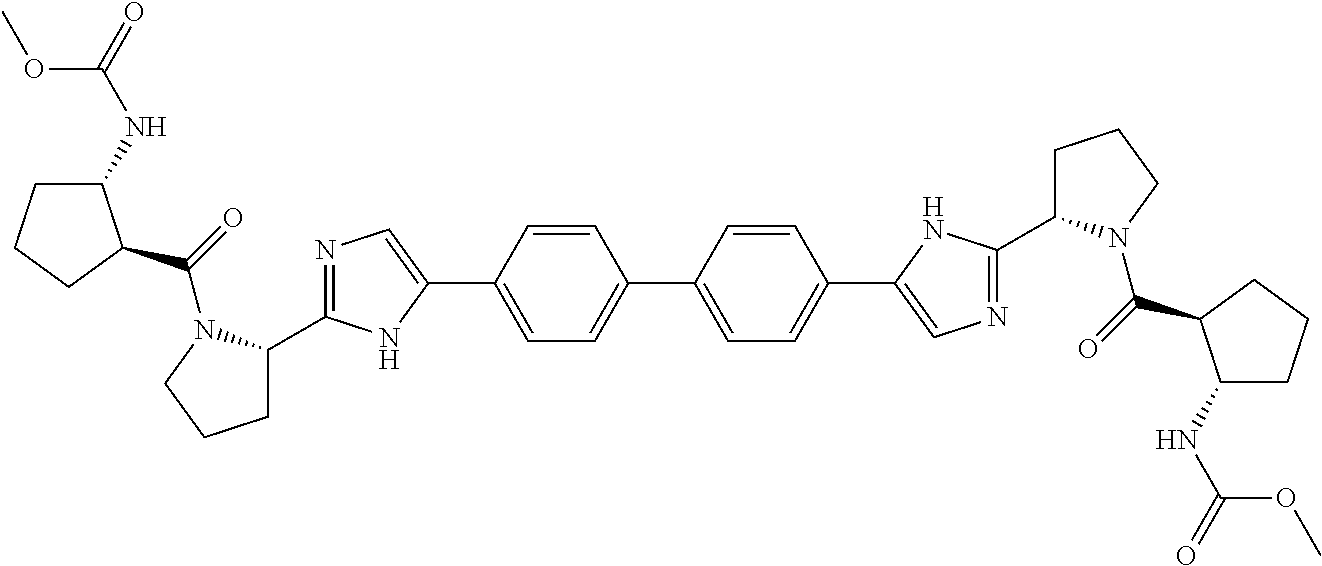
N1=C(C2CCCN2C(=O)C2C(NC(=O)OC)CCC2)NC(C2=CC=C(C3=CC=C(C4=CN=C(C5CCCN5C(=O)C5C(NC(=O)OC)CCC5)N4)C=C3)C=C2)=C1
